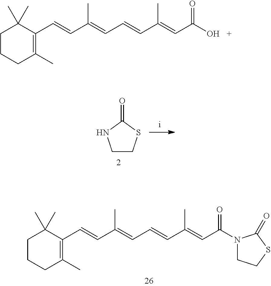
C1CSC(=O)N1.C1CCC(C)=C(C=CC(=CC=CC(=CC(N2CCSC2=O)=O)C)C)C1(C)C.C1CCC(C)=C(C=CC(=CC=CC(=CC(O)=O)C)C)C1(C)C
